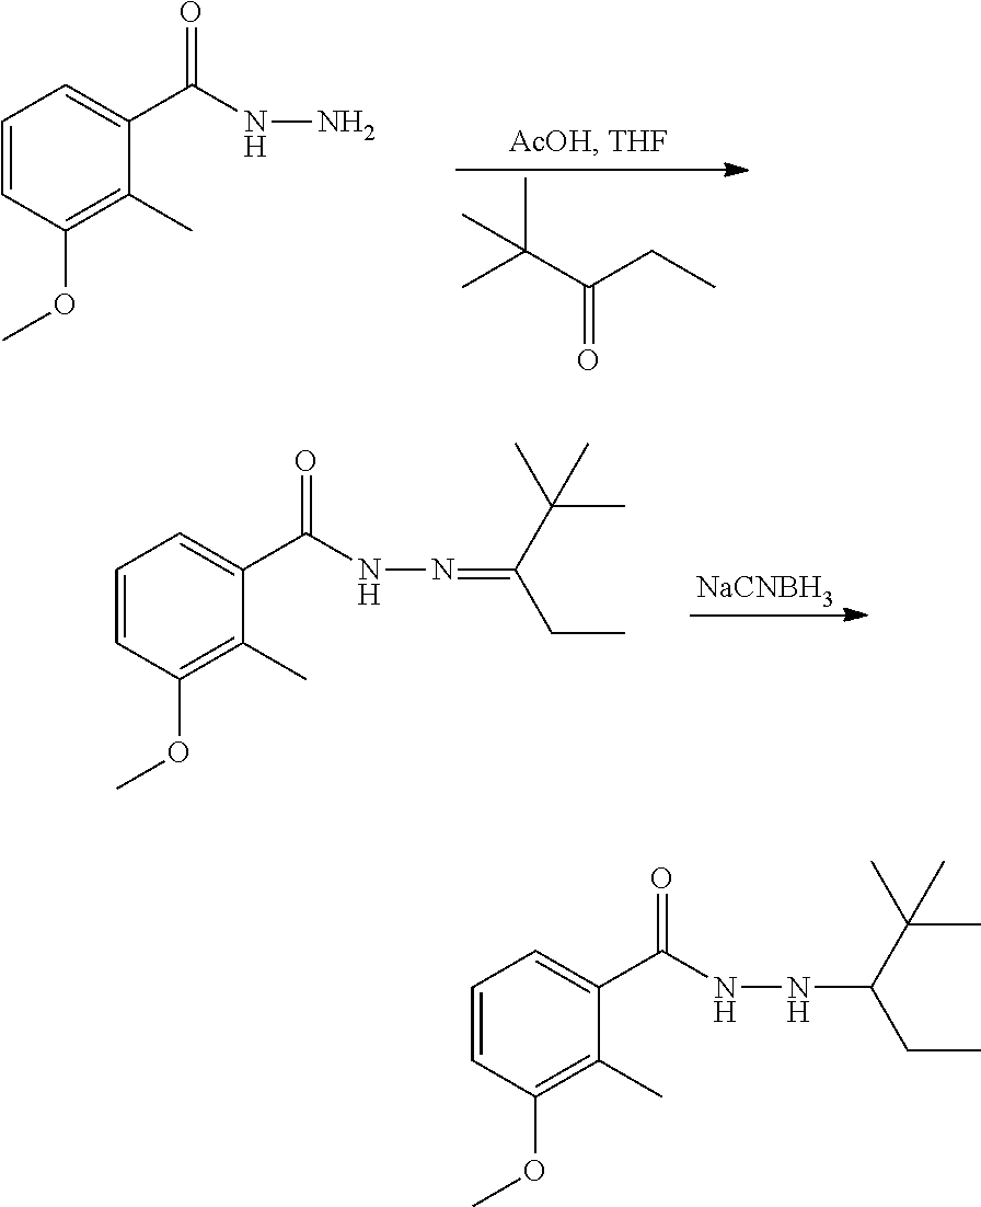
CC(C(CC)=O)(C)C.C1=CC(OC)=C(C)C(C(NN)=O)=C1.[NaCNBH3].C1=CC(OC)=C(C)C(C(NN=C(CC)C(C)(C)C)=O)=C1.C1=CC(OC)=C(C)C(C(NNC(CC)C(C)(C)C)=O)=C1
